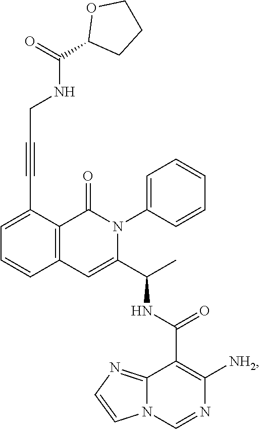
C(#CC1=CC=CC2=C1C(=O)N(C1=CC=CC=C1)C(C(C)NC(C1=C([NH2])N=CN3C1=NC=C3)=O)=C2)CNC(C1CCCO1)=O
